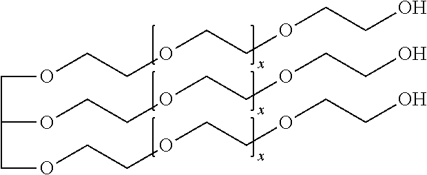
O(CCOCCOCCO)CC(OCCOCCOCCO)COCCOCCOCCO
